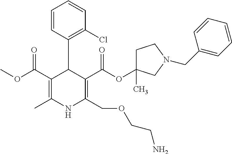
C1=CC(C2C(C(OC)=O)=C(C)NC(COCCN)=C2C(OC2(C)CCN(CC3=CC=CC=C3)C2)=O)=C(Cl)C=C1
